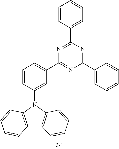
C12=C(N(C3=CC(C4=NC(C5=CC=CC=C5)=NC(C5=CC=CC=C5)=N4)=CC=C3)C3=C1C=CC=C3)C=CC=C2
